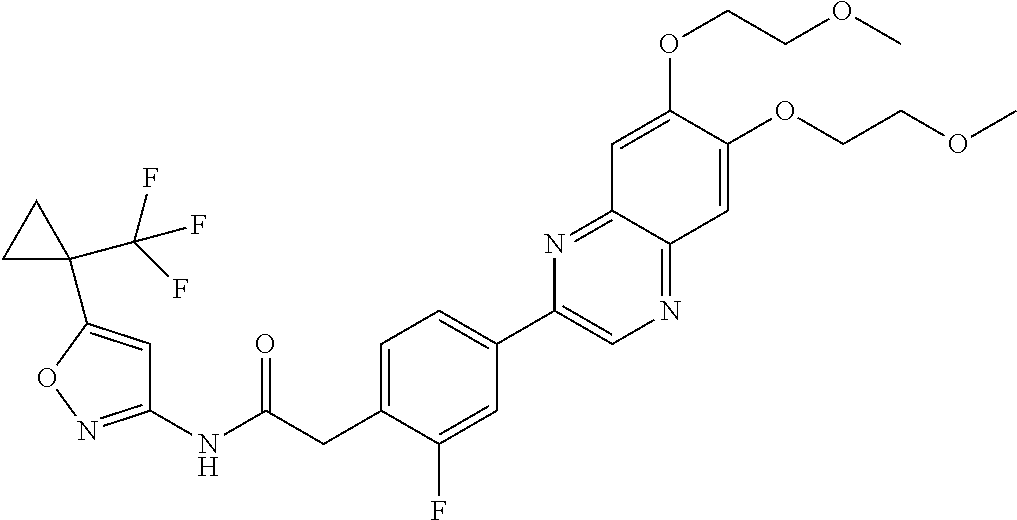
C1(NC(CC2=CC=C(C3=CN=C4C(=N3)C=C(OCCOC)C(OCCOC)=C4)C=C2F)=O)=NOC(C2(C(F)(F)F)CC2)=C1
